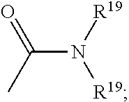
C(N([R19])[R19])(C)=O
